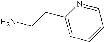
C1=NC(CCN)=CC=C1
